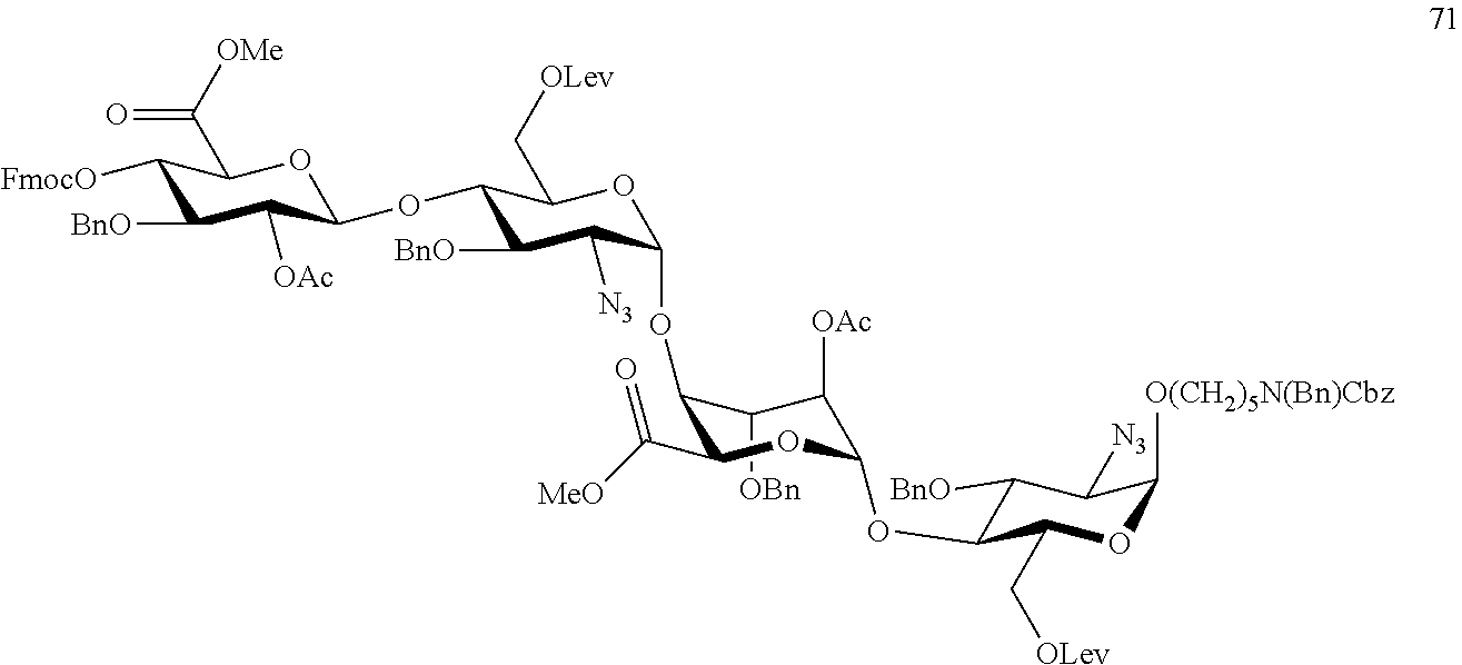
C1([OBn])C(OC2C([N3])C([BnO])C(OC3C([OAc])C([BnO])C([FmocO])C(C([OMe])=O)O3)C(C[OLev])O2)C(C([MeO])=O)OC(OC2C([BnO])C([N3])C([O(CH2)5N(Bn)Cbz])OC2C[OLev])C1[OAc]
